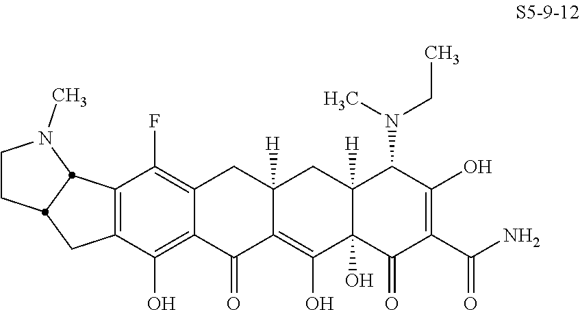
C12=C(C(O)=C3C(=C1F)CC1([H])C(=C(O)C4(O)C([H])(C1)C(N(CC)C)C(O)=C(C(N)=O)C4=O)C3=O)CC1CCN(C)C21
